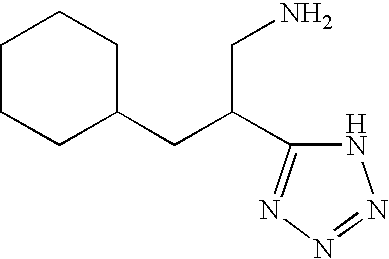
N1N=NN=C1C(CN)CC1CCCCC1
